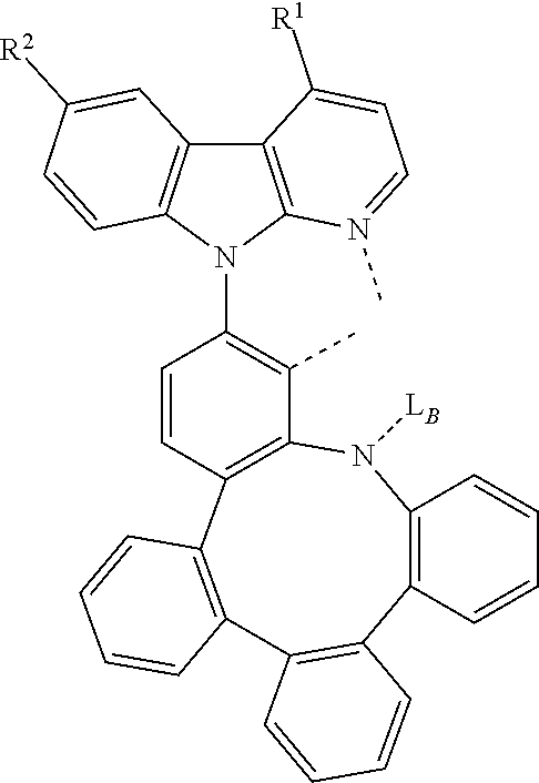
C12=C(N([LB])C3=C(C4=C(C=CC=C4)C4=C1C=CC=C4)C=CC(N1C4=C(C5=C1C=CC([R2])=C5)C([R1])=CC=N4C)=C3C)C=CC=C2
